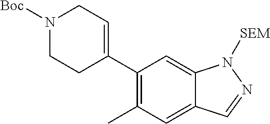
C1(C2=CCN([Boc])CC2)=C(C)C=C2C(=C1)N([SEM])N=C2
